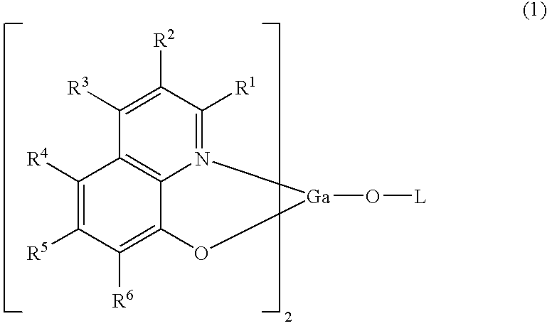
N12=C([R1])C([R2])=C([R3])C3=C1C(=C([R6])C([R5])=C3[R4])O[Ga]2O[L]
